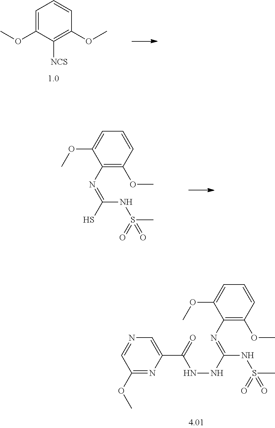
C1=C(OC)C([NCS])=C(OC)C=C1.C1(N=C(S)NS(C)(=O)=O)=C(OC)C=CC=C1OC.C1(N=C(NNC(=O)C2=CN=CC(OC)=N2)NS(C)(=O)=O)=C(OC)C=CC=C1OC
